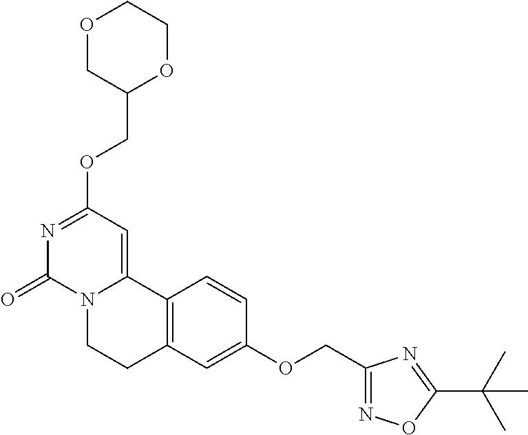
O1CC(COC2=NC(=O)N3C(=C2)C2=C(CC3)C=C(OCC3=NOC(C(C)(C)C)=N3)C=C2)OCC1
